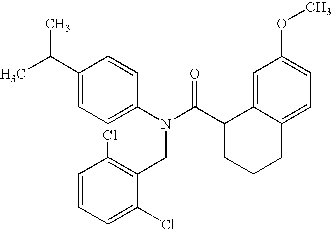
C1(C(C)C)=CC=C(N(C(C2CCCC3=CC=C(OC)C=C23)=O)CC2=C(Cl)C=CC=C2Cl)C=C1
